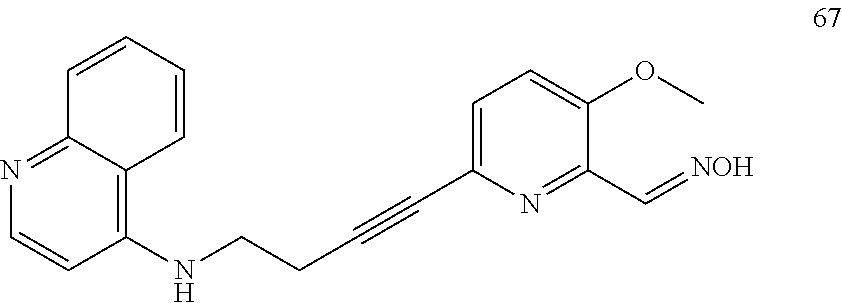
COC1=CC=C(C#CCCNC2=C3C(=NC=C2)C=CC=C3)N=C1C=[NOH]
